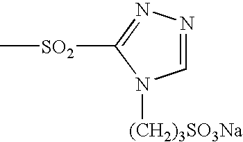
C1=NN=C([SO2]C)N1[(CH2)3SO3Na]
